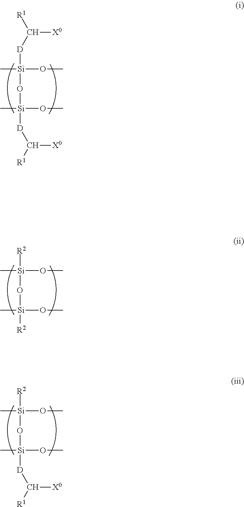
C[Si](OC)([D]C([R1])[X0])O[Si](C)(OC)[D]C([R1])[X0].C[Si](OC)([R2])O[Si](C)(OC)[R2].C[Si](OC)([R2])O[Si](C)(OC)[D]C([R1])[X0]
